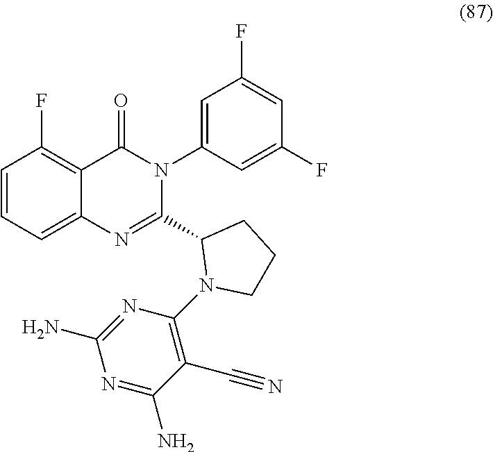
C1=CC=C2C(=C1F)C(=O)N(C1=CC(F)=CC(F)=C1)C(C1N(C3=C(C#N)C(N)=NC(N)=N3)CCC1)=N2
